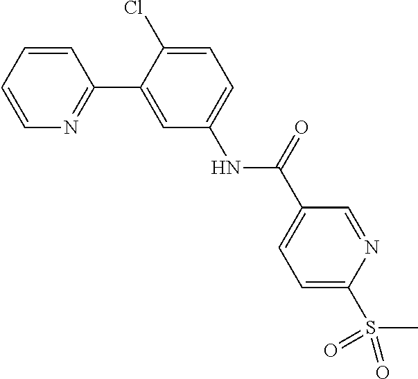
C1=CN=C(C2=CC(NC(C3=CC=C(S(C)(=O)=O)N=C3)=O)=CC=C2Cl)C=C1
